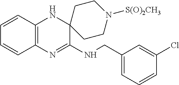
C12=C(N=C(NCC3=CC=CC(Cl)=C3)C3(N1)CCN([S(O)2CH3])CC3)C=CC=C2
